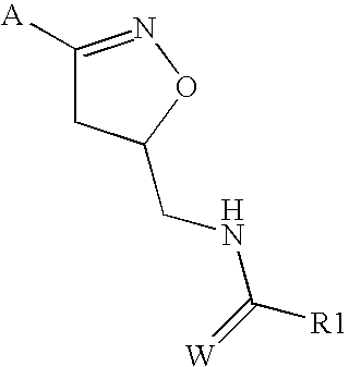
[A]C1=NOC(CNC([R1])=[W])C1
